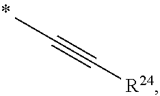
C(C)#C[R24]
